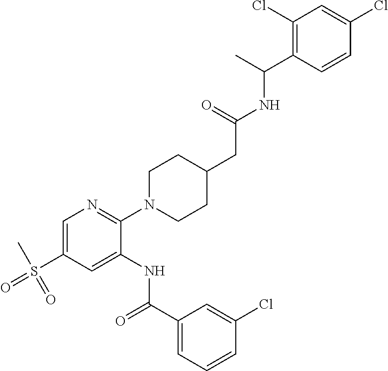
C1=C(S(C)(=O)=O)C=C(NC(C2=CC=CC(Cl)=C2)=O)C(N2CCC(CC(=O)NC(C3=C(Cl)C=C(Cl)C=C3)C)CC2)=N1
